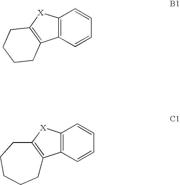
C12=C(C=CC=C1)C1=C([X]2)CCCC1.C12=C(C=CC=C1)C1=C([X]2)CCCCC1
